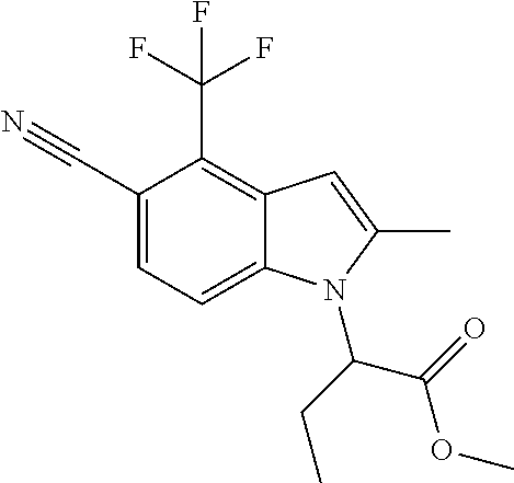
C1(C#N)=CC=C2C(=C1C(F)(F)F)C=C(C)N2C(CC)C(=O)OC
